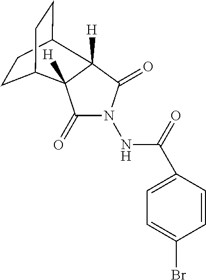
C1CC2CCC1C1([H])C(=O)N(NC(=O)C3=CC=C(Br)C=C3)C(=O)C21[H]
